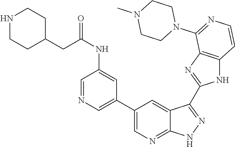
C1=NC=C(C2=CN=C3C(=C2)C(C2=NC4=C(N2)C=CN=C4N2CCN(C)CC2)=N[N H]3)C=C1NC(=O)CC1CCNCC1
